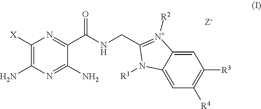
C1([X])=C(N)N=C(N)C(C(NCC2=[N+]([R2])C3=CC([R3])=C([R4])C=C3N2[R1])=O)=N1
